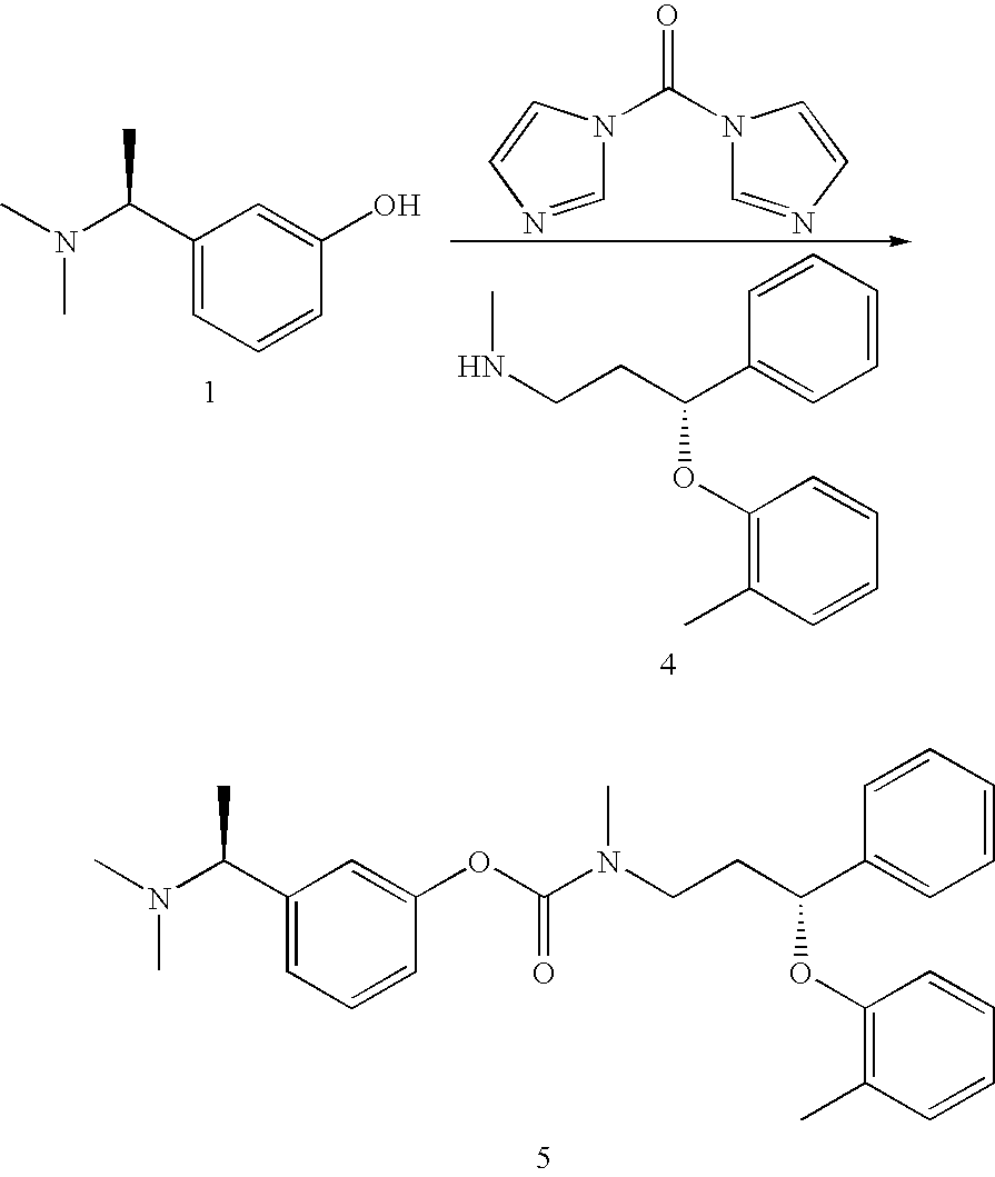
C1(OC(C2=CC=CC=C2)CCNC)=C(C)C=CC=C1.C1=NC=CN1C(N1C=NC=C1)=O.C1(C(N(C)C)C)=CC=CC(O)=C1.C1(C(N(C)C)C)=CC=CC(OC(N(CCC(C2=CC=CC=C2)OC2=C(C)C=CC=C2)C)=O)=C1
